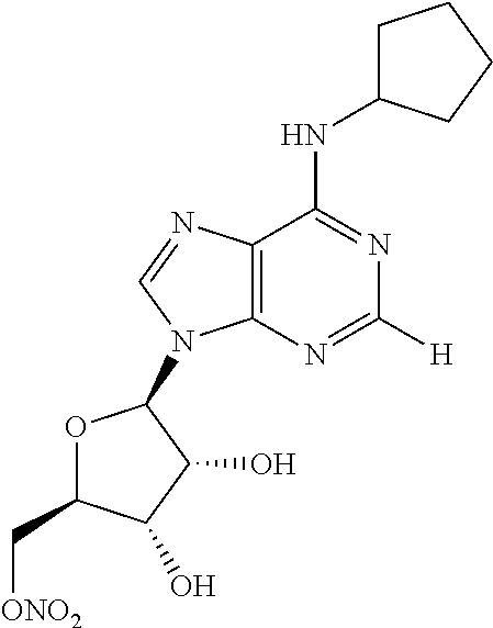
O1C(C[ONO2])C(O)C(O)C1N1C2=C(C(NC3CCCC3)=NC([H])=N2)N=C1
